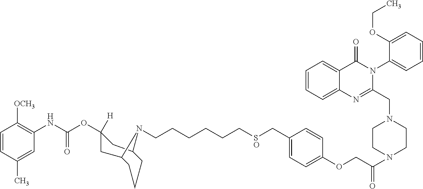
C1=CC(C)=CC(NC(OC2([H])CC3CCCC(C2)N3CCCCCC[SO]CC2=CC=C(OCC(=O)N3CCN(CC4=NC5=CC=CC=C5C(=O)N4C4=CC=CC=C4OCC)CC3)C=C2)=O)=C1[OCH3]
